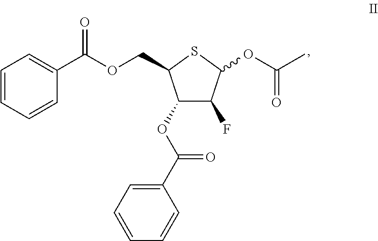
C1(OC(C2=CC=CC=C2)=O)C(F)C(OC(C)=O)SC1COC(=O)C1=CC=CC=C1
